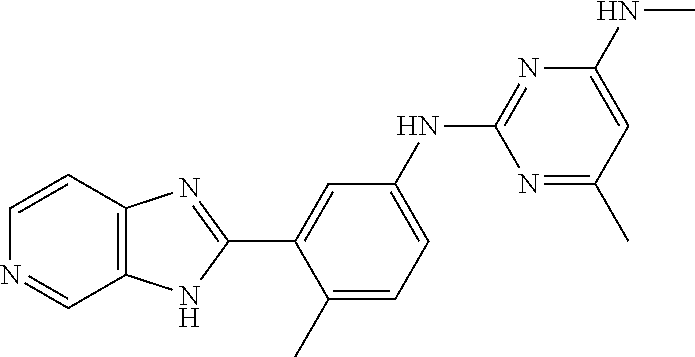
C1(C2=CC(NC3=NC(NC)=CC(C)=N3)=CC=C2C)=NC2=C(N1)C=NC=C2
